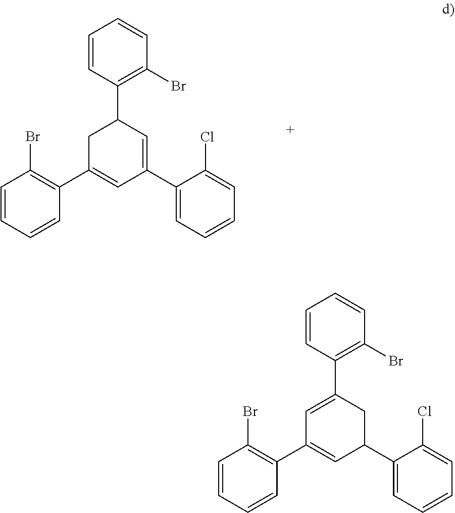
C1=CC(C2CC(C3=C(Br)C=CC=C3)=CC(C3=CC=CC=C3Cl)=C2)=C(Br)C=C1.C1=CC(C2=CC(C3=C(Br)C=CC=C3)=CC(C3=CC=CC=C3Cl)C2)=C(Br)C=C1
